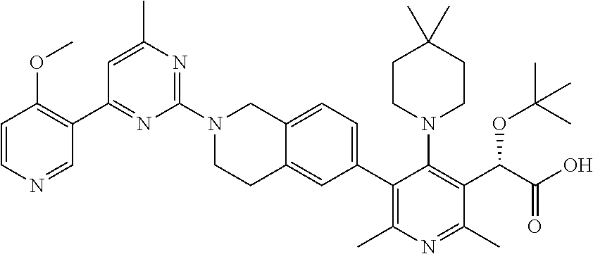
C1(N2CCC3=CC(C4=C(C)N=C(C)C(C(C(O)=O)OC(C)(C)C)=C4N4CCC(C)(C)CC4)=CC=C3C2)=NC(C)=CC(C2=C(OC)C=CN=C2)=N1
